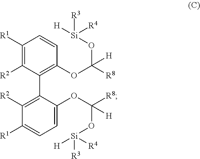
[R2]C1=C([R1])C=CC(OC([R8])(O[Si]([R3])([H])[R4])[H])=C1C1=C([R2])C([R1])=CC=C1OC([R8])(O[Si]([R3])([R4])[H])[H]
